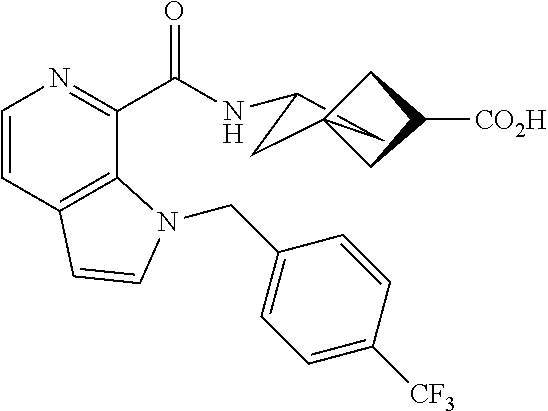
C1C(NC(C2=NC=CC3=C2N(CC2=CC=C([CF3])C=C2)C=C3)=O)CC12CC([CO2H])C2
